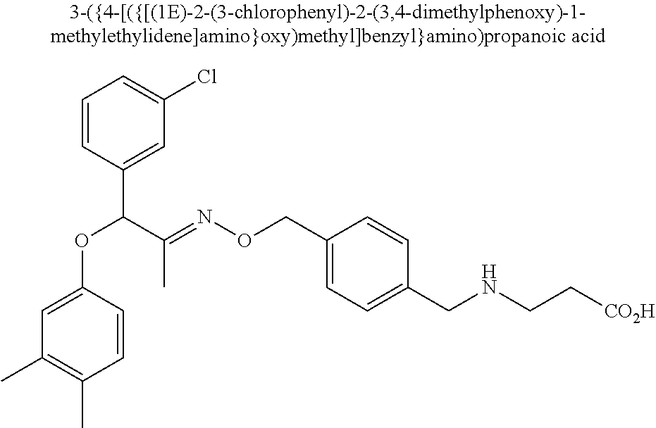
C1(CON=C(C(OC2=CC(C)=C(C)C=C2)C2=CC(Cl)=CC=C2)C)=CC=C(CNCC[CO2H])C=C1
